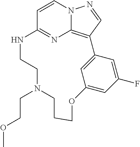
C1=CN2C3=C(C=N2)C2=CC(=CC(F)=C2)OCCCN(CCOC)CCNC1=N3
